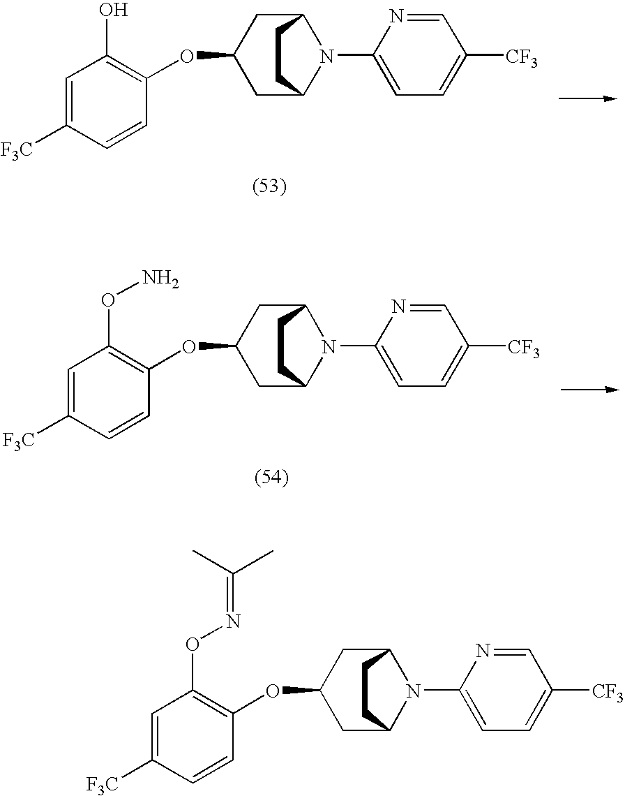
C1C(OC2=C(O)C=C([F3C])C=C2)CC2N(C3=CC=C([CF3])C=N3)C1CC2.C1C(OC2=C(ON)C=C([F3C])C=C2)CC2N(C3=CC=C([CF3])C=N3)C1CC2.C1C(OC2=C(ON=C(C)C)C=C([F3C])C=C2)CC2N(C3=CC=C([CF3])C=N3)C1CC2
